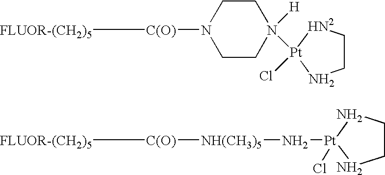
[FLUOR-(CH2)5][C(O)]N1CCN([H])([Pt]2(Cl)[HN2]CCN2)CC1.[FLUOR-(CH2)5][C(O)][NH(CH3)5]N[Pt]1(Cl)NCCN1
